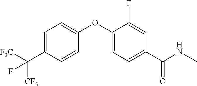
C1=C(C([F3C])([CF3])F)C=CC(OC2=CC=C(C(NC)=O)C=C2F)=C1
